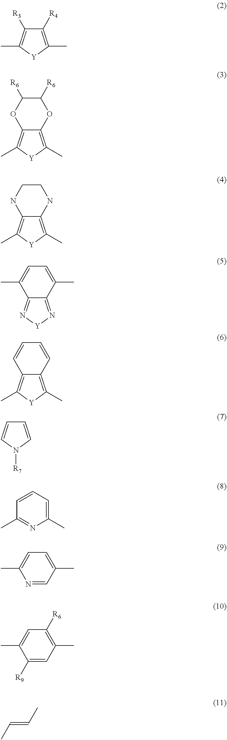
C1([R4])=C(C)[Y]C(C)=C1[R3].C12=C(C)[Y]C(C)=C1OC([R6])C([R6])O2.C12=C(C)[Y]C(C)=C1NCCN2.C12=N[Y]N=C1C(C)=CC=C2C.C12=C(C)[Y]C(C)=C1C=CC=C2.C1=CN([R7])C=C1.C1=CC=C(C)N=C1C.C1=C(C)C=NC(C)=C1.C1([R6])=C(C)C=C([R9])C(C)=C1.C(=CC)C
